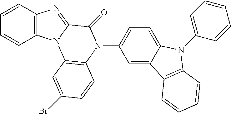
C1=CC2=C(C=C1)N1C(=N2)C(=O)N(C2=CC=C3C(=C2)C2=C(N3C3=CC=CC=C3)C=CC=C2)C2=C1C=C(Br)C=C2
